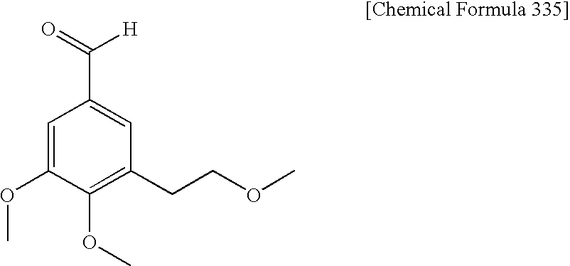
C1=C(OC)C(OC)=C(CCOC)C=C1C(=O)[H]
